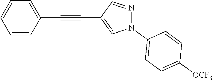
C1=CC(C#CC2=CN(C3=CC=C([OCF3])C=C3)N=C2)=CC=C1
